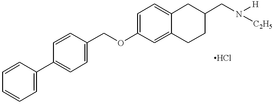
C1=CC(C2=CC=C(COC3=CC=C4C(=C3)CCC(CN([H])[C2H5])C4)C=C2)=CC=C1
